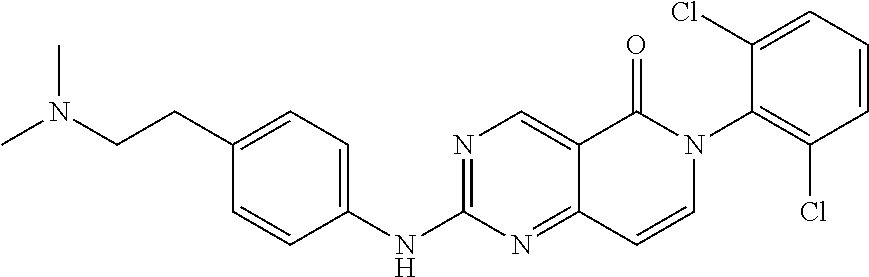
CN(CCC1=CC=C(NC2=NC=C3C(=N2)C=CN(C2=C(Cl)C=CC=C2Cl)C3=O)C=C1)C
